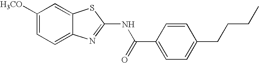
C1([H3CO])=CC=C2C(=C1)SC(NC(=O)C1=CC=C(CCCC)C=C1)=N2
